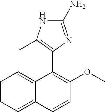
C1=CC=C2C(=C1)C(C1=C(C)NC(N)=N1)=C(OC)C=C2
